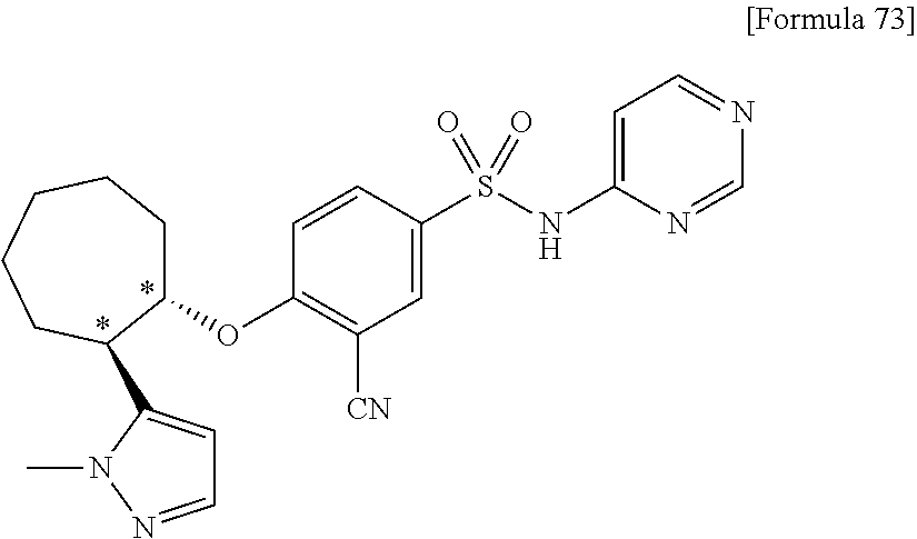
C1(OC2=C([CN])C=C(S(=O)(=O)NC3=CC=NC=N3)C=C2)CCCCCC1C1=CC=NN1C
